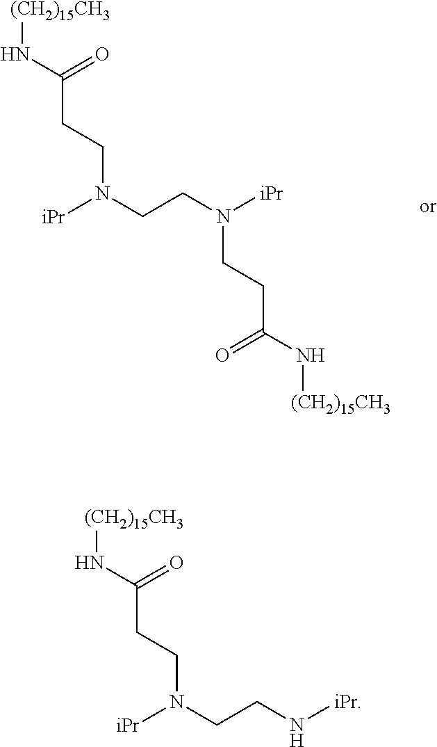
[iPr]N(CCN(CCC(N[(CH2)15CH3])=O)[iPr])CCC(N[(CH2)15CH3])=O.[iPr]N(CCN[iPr])CCC(N[(CH2)15CH3])=O
